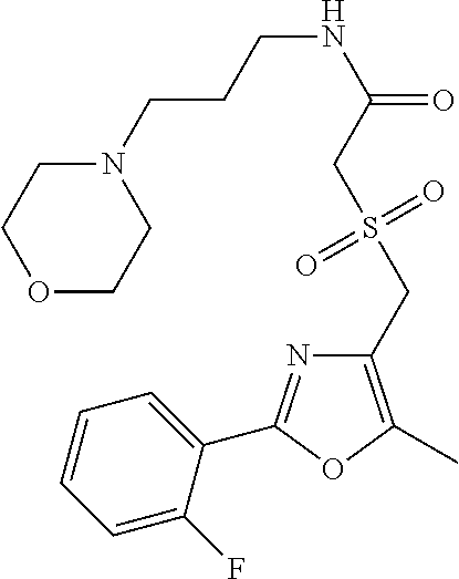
C1=CC=C(F)C(C2=NC(CS(CC(NCCCN3CCOCC3)=O)(=O)=O)=C(C)O2)=C1
